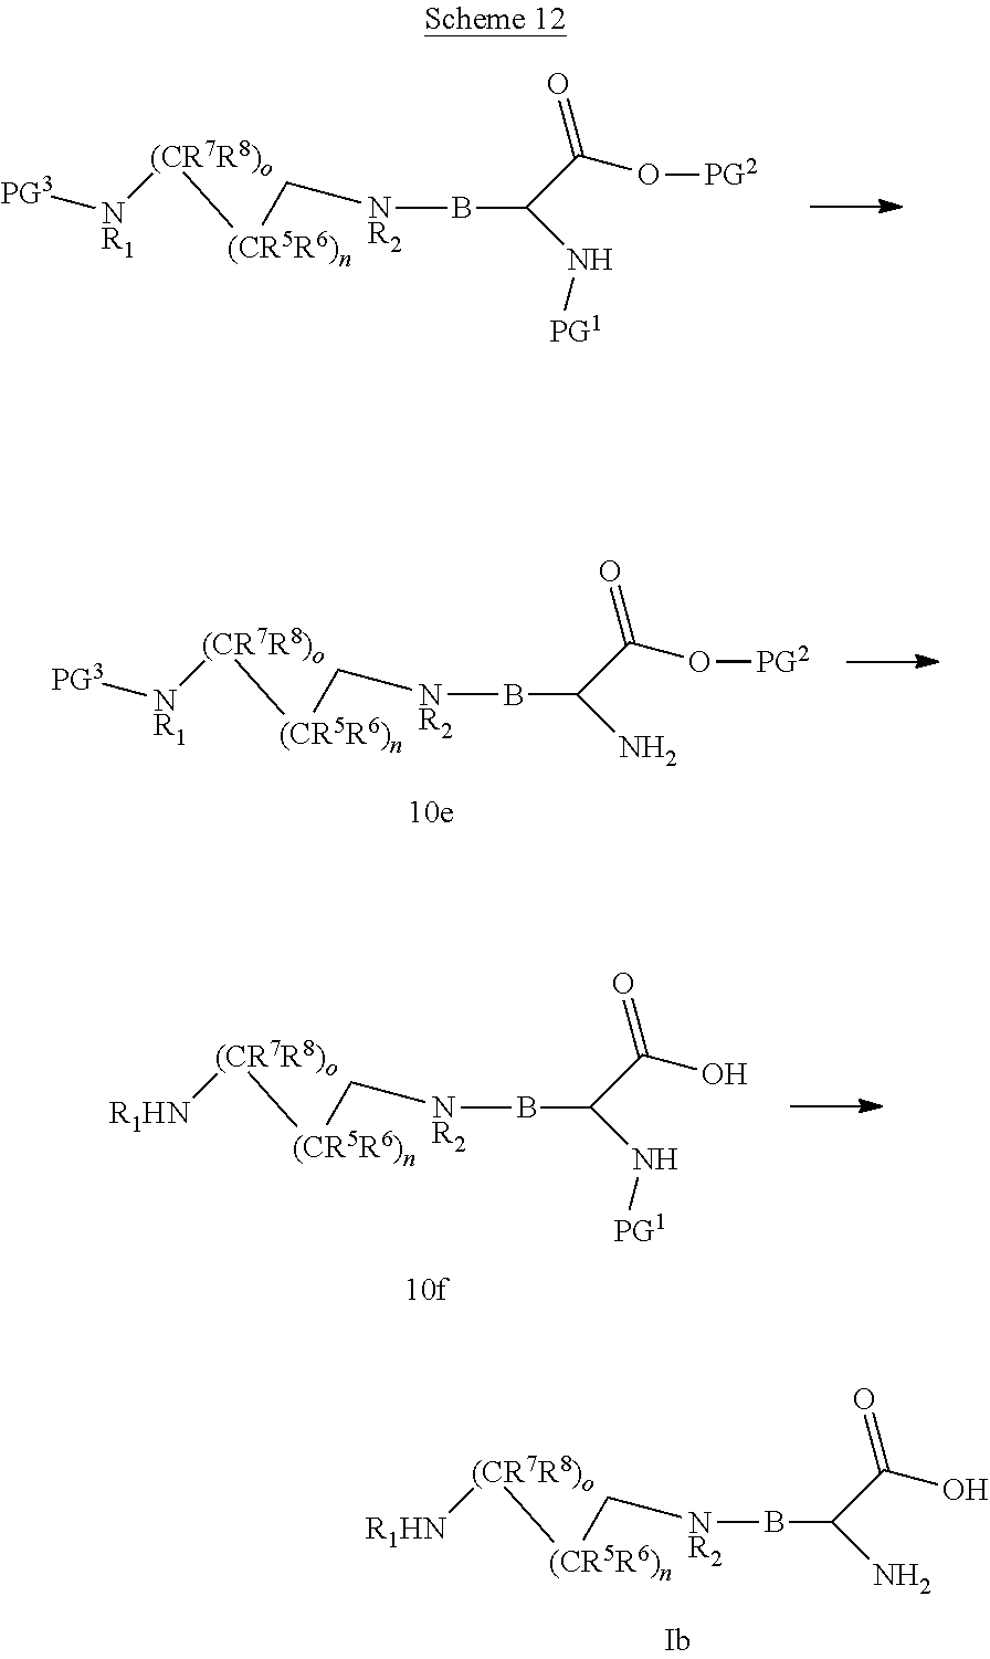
B(C(C(=O)O)N)[NR2]C[(CR5R6)n][(CR7R8)o][R1HN].B(C(C(=O)O[PG2])N[PG1])[NR2]C[(CR5R6)n][(CR7R8)o][NR1][PG3].B(C(C(=O)O)N[PG1])[NR2]C[(CR5R6)n][(CR7R8)o][R1HN].B(C(C(=O)O[PG2])N)[NR2]C[(CR5R6)n][(CR7R8)o][NR1][PG3]
